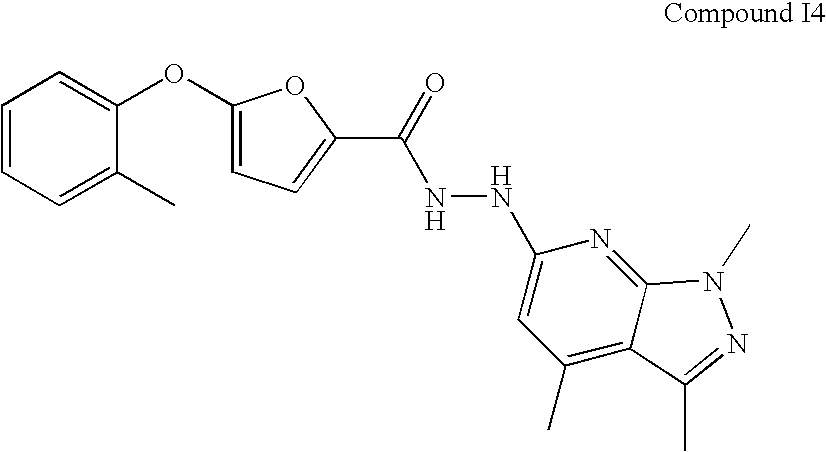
C1=CC=C(C)C(OC2=CC=C(C(=O)NNC3=CC(C)=C4C(=N3)N(C)N=C4C)O2)=C1
